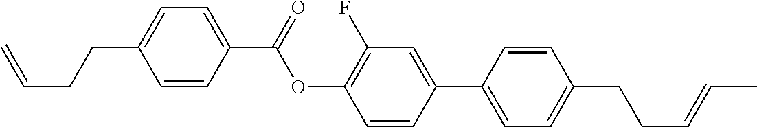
C1=CC(C(OC2=C(F)C=C(C3=CC=C(CCC=CC)C=C3)C=C2)=O)=CC=C1CCC=C
